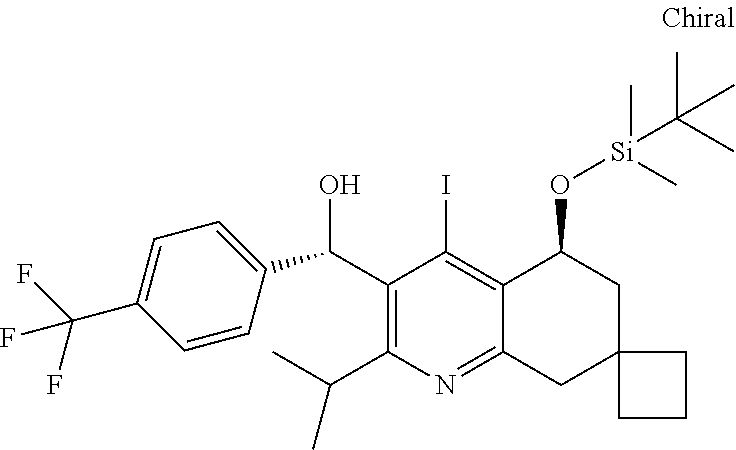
C1(C(O)C2=CC=C(C(F)(F)F)C=C2)=C(C(C)C)N=C2C(=C1I)C(O[Si](C)(C)C(C)(C)C)CC1(C2)CCC1
